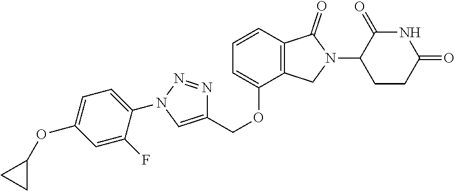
C1=CC2=C(CN(C3CCC(=O)NC3=O)C2=O)C(OCC2=CN(C3=CC=C(OC4CC4)C=C3F)N=N2)=C1
